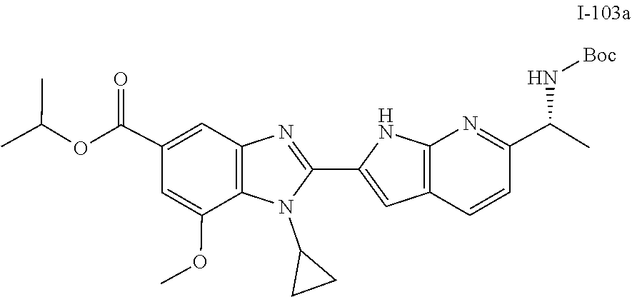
COC1=CC(C(OC(C)C)=O)=CC2=C1N(C1CC1)C(C1=CC3=C(N=C(C(C)N[Boc])C=C3)N1)=N2
